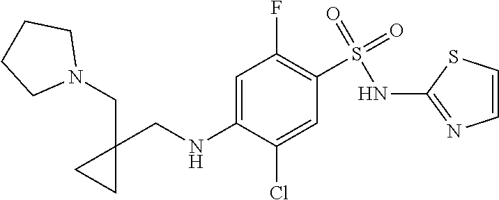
C1=C(NCC2(CN3CCCC3)CC2)C(Cl)=CC(S(=O)(NC2=NC=CS2)=O)=C1F
